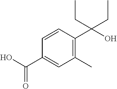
C1(C(O)=O)=CC(C)=C(C(O)(CC)CC)C=C1
